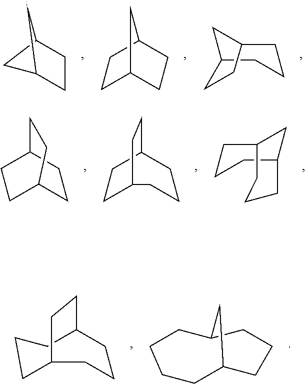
C1C2CCC1C2.C1C2CCC(C1)C2.C12CCCC(C1)CC2.C1C2CCC(C1)CC2.C1C2CCCC(C1)CC2.C1C2CC(CC1)CCC2.C1CC2CCCC(C1)CC2.C1CC2CCCC(CC1)C2
